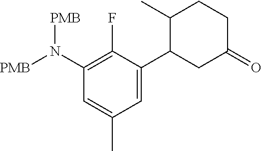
C1(N([PMB])[PMB])=C(F)C(C2CC(=O)CCC2C)=CC(C)=C1
